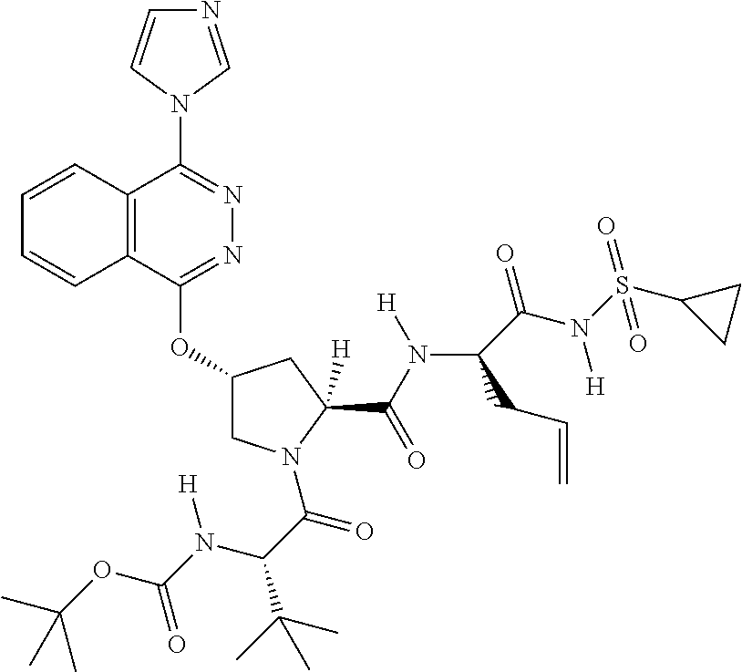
C12=C(C(OC3CN(C(C(N(C(=O)OC(C)(C)C)[H])C(C)(C)C)=O)C(C(N([H])C4(C(=O)N(S(=O)(C5CC5)=O)[H])C(C=C)C4)=O)([H])C3)=NN=C1N1C=NC=C1)C=CC=C2
